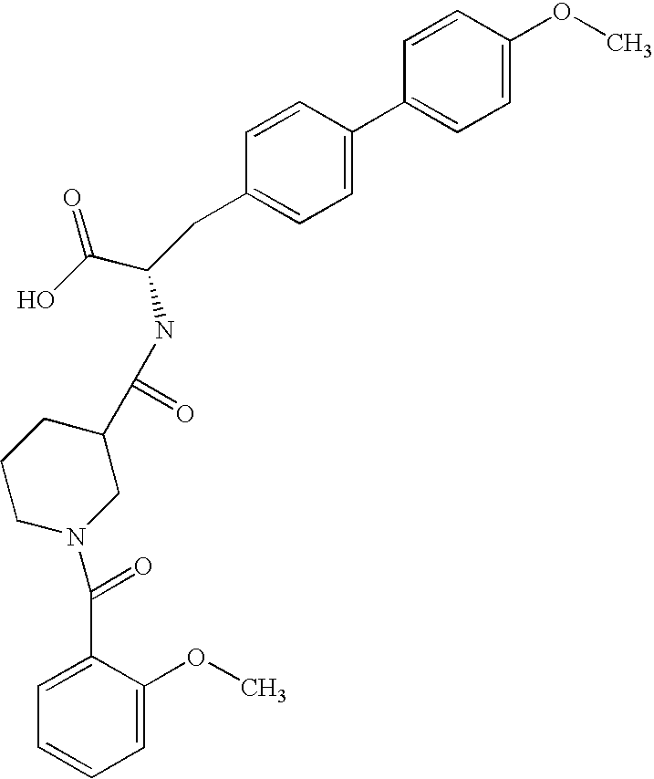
C1=CC(OC)=CC=C1C1=CC=C(CC(C(O)=O)NC(C2CCCN(C(=O)C3=CC=CC=C3OC)C2)=O)C=C1
